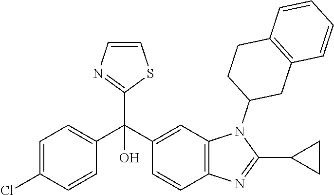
C1=CN=C(C(C2=CC3=C(C=C2)N=C(C2CC2)N3C2CC3=C(CC2)C=CC=C3)(C2=CC=C(Cl)C=C2)O)S1
